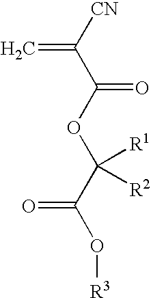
C=C(C(OC(C(=O)O[R3])([R1])[R2])=O)[CN]
